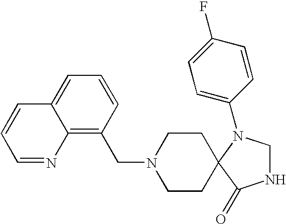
N1CN(C2=CC=C(F)C=C2)C2(C1=O)CCN(CC1=C3C(=CC=C1)C=CC=N3)CC2
